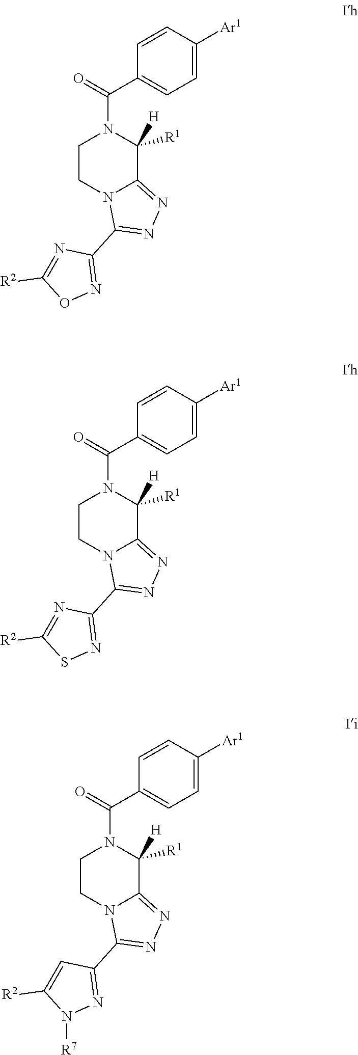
C1=CC([Ar1])=CC=C1C(N1CCN2C(=NN=C2C2=NOC([R2])=N2)C1([R1])[H])=O.C1=CC([Ar1])=CC=C1C(N1CCN2C(=NN=C2C2=NSC([R2])=N2)C1([R1])[H])=O.C1=CC([Ar1])=CC=C1C(N1CCN2C(=NN=C2C2=NN([R7])C([R2])=C2)C1([R1])[H])=O
